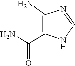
C1(N)=C(C(N)=O)NC=N1
